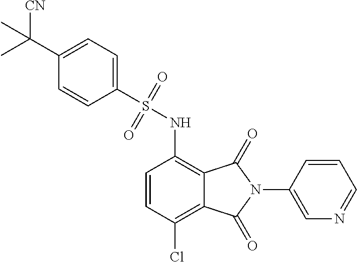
C1(N2C(=O)C3=C(NS(=O)(=O)C4=CC=C(C(C)([CN])C)C=C4)C=CC(Cl)=C3C2=O)=CN=CC=C1
